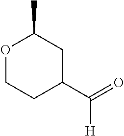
O1CCC(C(=O)[H])CC1C
